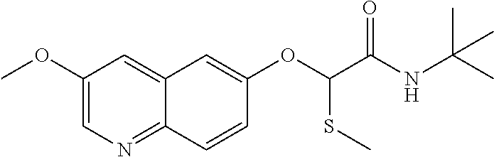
C1(OC)=CN=C2C(=C1)C=C(OC(C(NC(C)(C)C)=O)SC)C=C2
